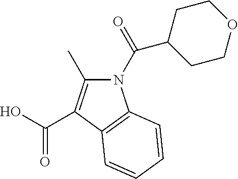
N1(C(=O)C2CCOCC2)C(C)=C(C(O)=O)C2=C1C=CC=C2
